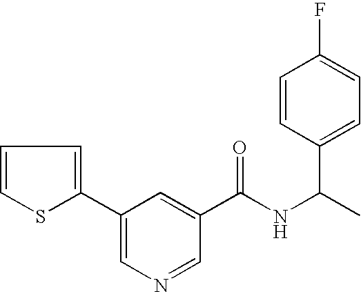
C1=CSC(C2=CN=CC(C(NC(C)C3=CC=C(F)C=C3)=O)=C2)=C1
